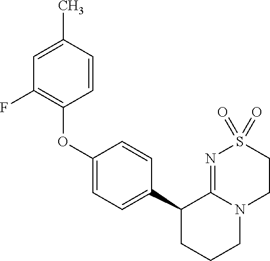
C1=C(C)C=CC(OC2=CC=C(C3CCCN4C3=NS(=O)(=O)CC4)C=C2)=C1F
